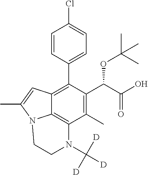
C1=CC(C2=C3C4=C(C(C)=C2C(C(=O)O)OC(C)(C)C)N(C([D])([D])[D])CCN4C(C)=C3)=CC=C1Cl
